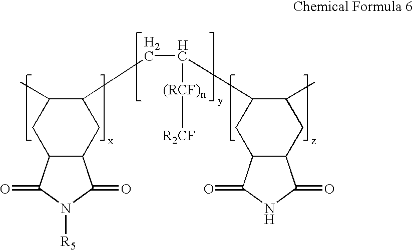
C1(C)CC2C(CC1CC([(RCF)n][R2CF])C1CC3C(CC1C)C(=O)NC3=O)C(=O)N([R5])C2=O
